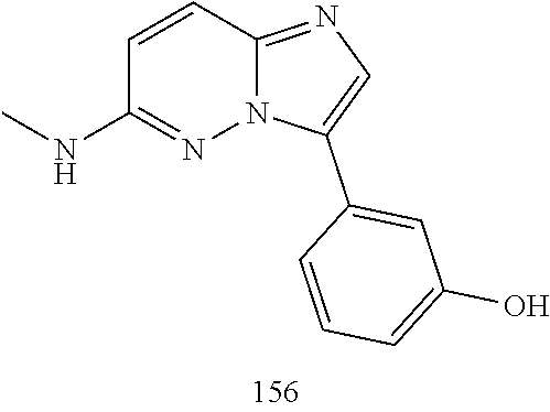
C12=NC=C(C3=CC(O)=CC=C3)N1N=C(NC)C=C2
